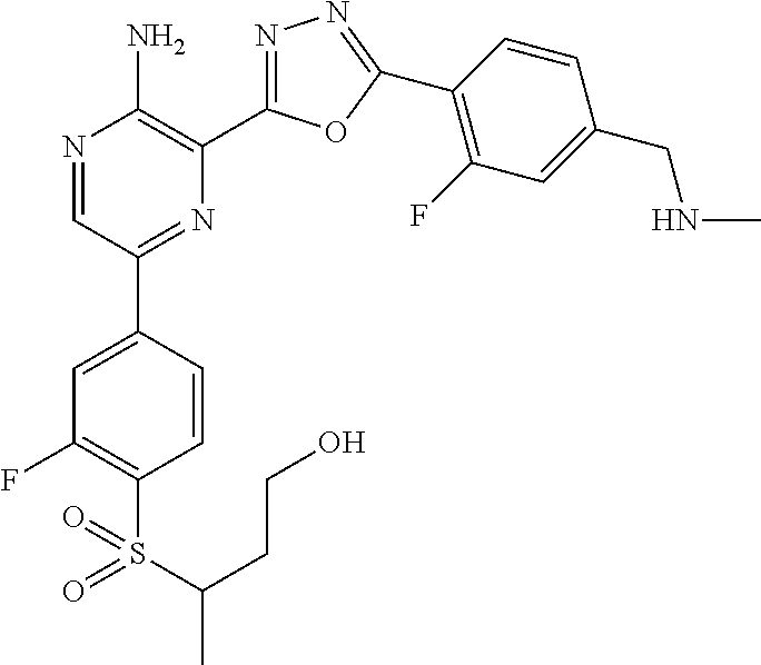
N1=CC(C2=CC(F)=C(S(C(CCO)C)(=O)=O)C=C2)=NC(C2=NN=C(C3=C(F)C=C(CNC)C=C3)O2)=C1N
